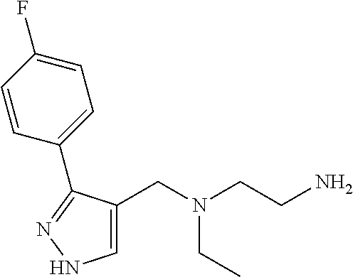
C1=C(CN(CCN)CC)C(C2=CC=C(F)C=C2)=NN1
